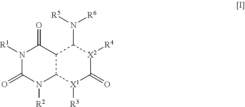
N1([R1])C(=O)N([R2])C2C(C1=O)C(N([R5])[R6])[X2]([R4])C(=O)[X1]2[R3]
